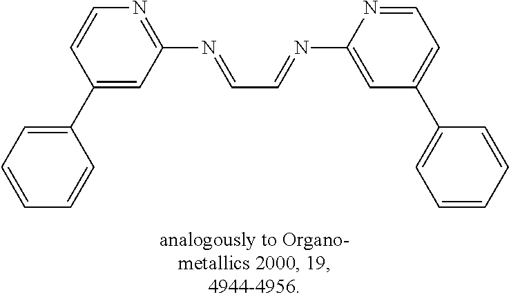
C1=CN=C(N=CC=NC2=CC(C3=CC=CC=C3)=CC=N2)C=C1C1=CC=CC=C1
